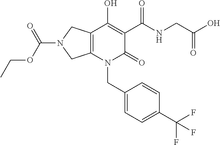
C12=C(N(CC3=CC=C(C(F)(F)F)C=C3)C(=O)C(C(NCC(O)=O)=O)=C1O)CN(C(OCC)=O)C2
